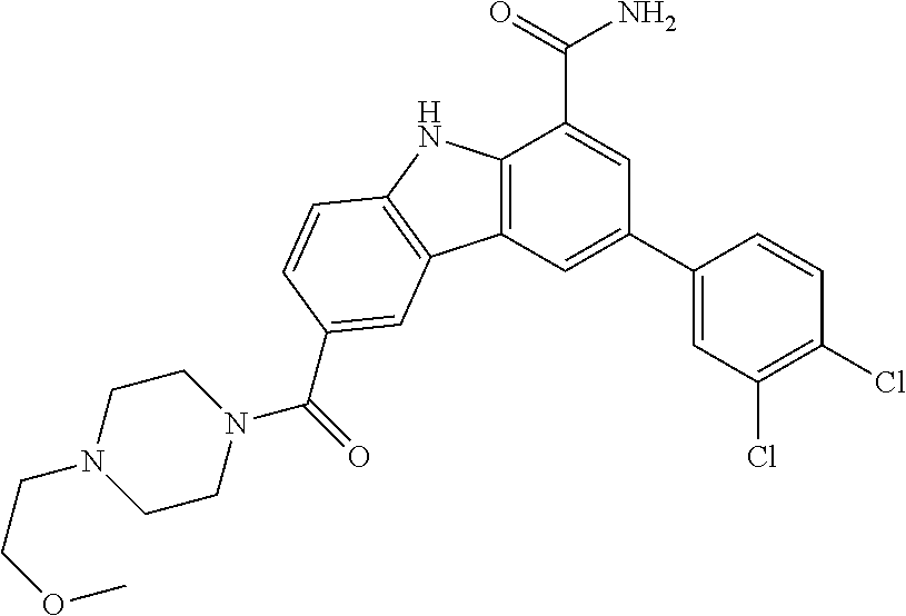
C12=C(C=C(C3=CC(Cl)=C(Cl)C=C3)C=C1C(=O)N)C1=C(N2)C=CC(C(N2CCN(CCOC)CC2)=O)=C1
